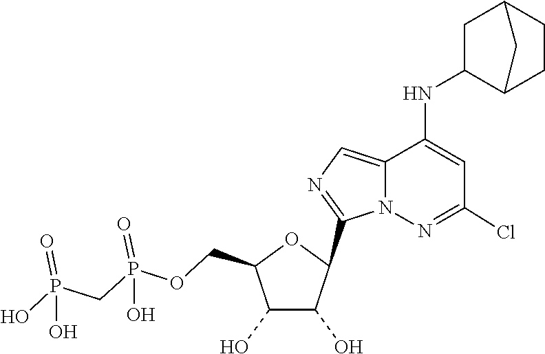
C1(C2C(O)C(O)C(COP(=O)(O)CP(=O)(O)O)O2)=NC=C2C(NC3C4CCC(C3)C4)=CC(Cl)=NN12
